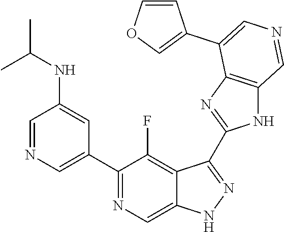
C1(C2=CN=CC(NC(C)C)=C2)=NC=C2C(=C1F)C(C1=NC3=C(N1)C=NC=C3C1=COC=C1)=NN2
